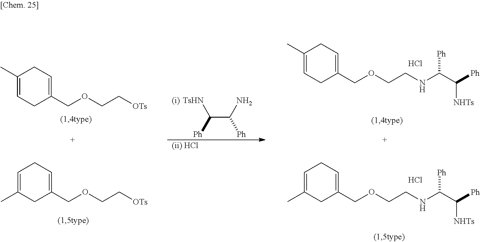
C1(C)=CCC(COCC[OTs])=CC1.C1=C(C)CC(COCC[OTs])=CC1.C(C(N)[Ph])([Ph])[TsHN].[(i)].[(ii) HCl].C1(C)=CCC(COCCNC(C([Ph])[NHTs])[Ph])=CC1.C1=C(C)CC(COCCNC(C([Ph])[NHTs])[Ph])=CC1.Cl.Cl
